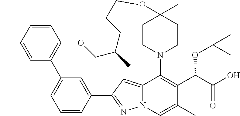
C1=CC(C)=CC2=C1OCC(C)CCCOC1(C)CCN(C3=C(C(C(O)=O)OC(C)(C)C)C(C)=CN4N=C(C5=CC2=CC=C5)C=C43)CC1
